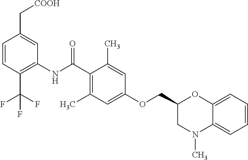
C1=CC(C(F)(F)F)=C(NC(C2=C(C)C=C(OCC3CN(C)C4=CC=CC=C4O3)C=C2C)=O)C=C1C[COOH]
